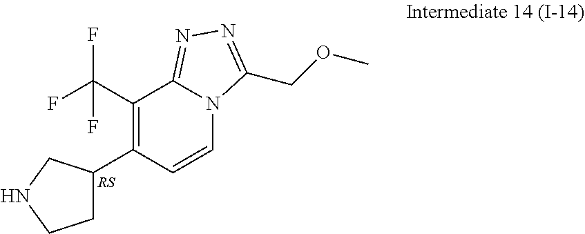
C1(C2=C(C(F)(F)F)C3=NN=C(COC)N3C=C2)CCNC1
